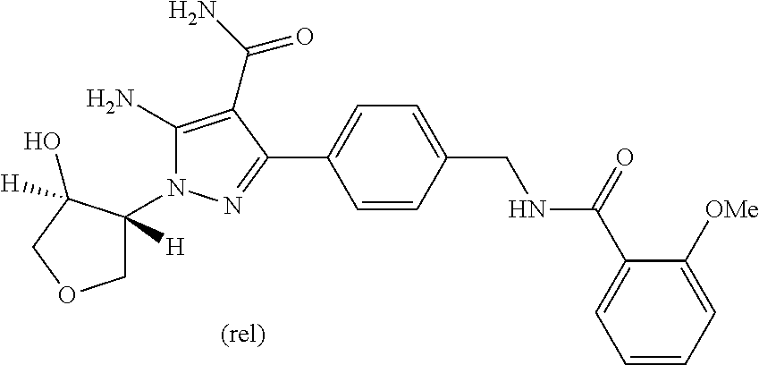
C1C(N2C(N)=C(C(N)=O)C(C3=CC=C(CNC(C4=CC=CC=C4[OMe])=O)C=C3)=N2)([H])C([H])(O)CO1
